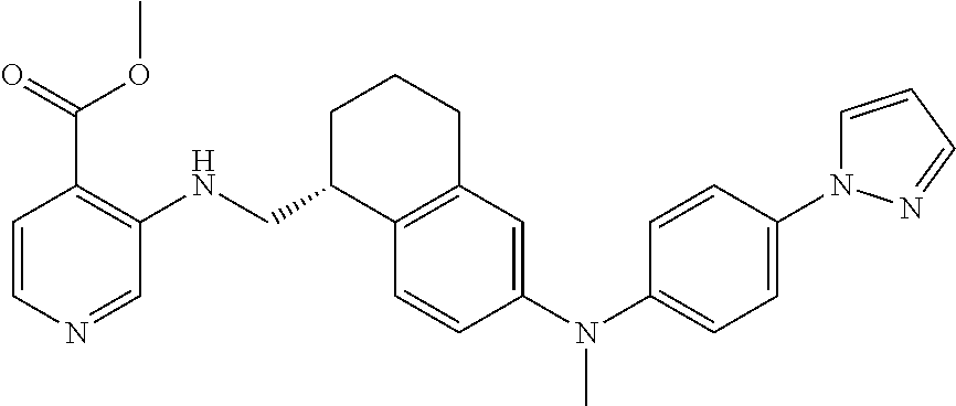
C1=CC(N(C2=CC=C(N3C=CC=N3)C=C2)C)=CC2=C1C(CNC1=C(C(OC)=O)C=CN=C1)CCC2
